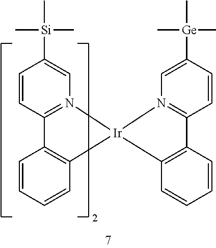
C1=CC2=N(C=C1[Si](C)(C)C)[Ir]1(C3=C2C=CC=C3)N2=C(C=CC([Ge](C)(C)C)=C2)C2=C1C=CC=C2
